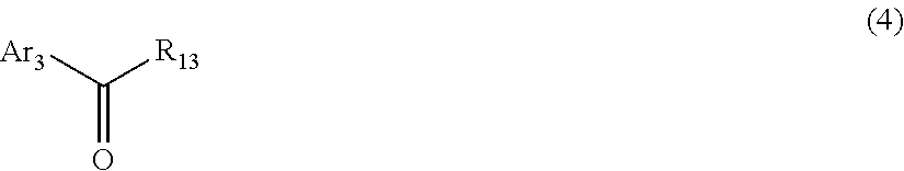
C(=O)([R13])[Ar3]
